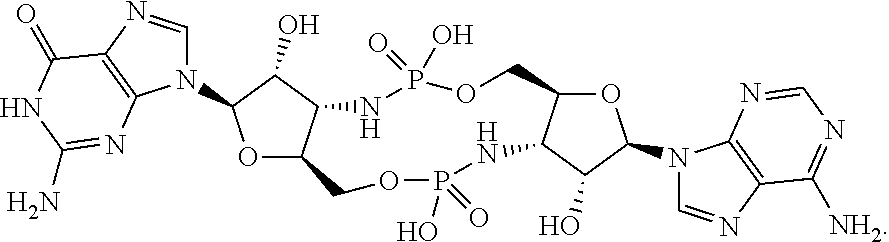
O1C2C(C(O)C1N1C=NC3=C1N=C(N)NC3=O)NP(=O)(O)OCC1OC(N3C=NC4=C3N=CN=C4[NH2])C(O)C1NP(=O)(O)OC2
